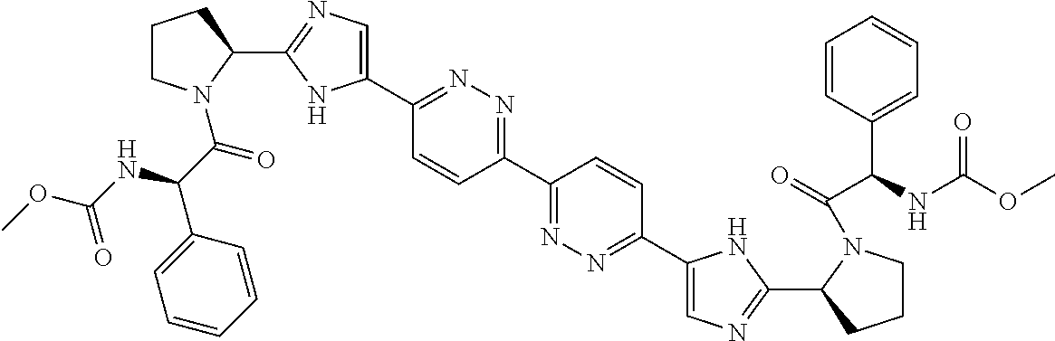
C1(C2=NN=C(C3=CN=C(C4CCCN4C(C(C4=CC=CC=C4)NC(=O)OC)=O)N3)C=C2)=NN=C(C2=CN=C(C3CCCN3C(C(C3=CC=CC=C3)NC(=O)OC)=O)N2)C=C1
